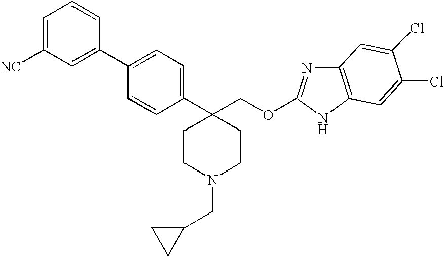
C1=C([NC])C=C(C2=CC=C(C3(COC4=NC5=C(N4)C=C(Cl)C(Cl)=C5)CCN(CC4CC4)CC3)C=C2)C=C1
